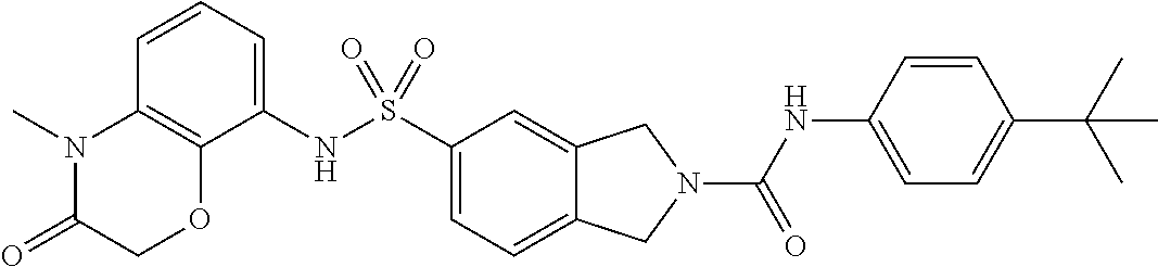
C1=CC=C(NS(C2=CC=C3C(=C2)CN(C(NC2=CC=C(C(C)(C)C)C=C2)=O)C3)(=O)=O)C2=C1N(C)C(=O)CO2
